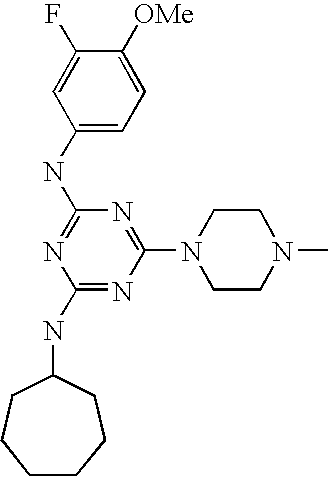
C1(NC2CCCCCC2)=NC(N2CCN(C)CC2)=NC(NC2=CC=C([OMe])C(F)=C2)=N1
